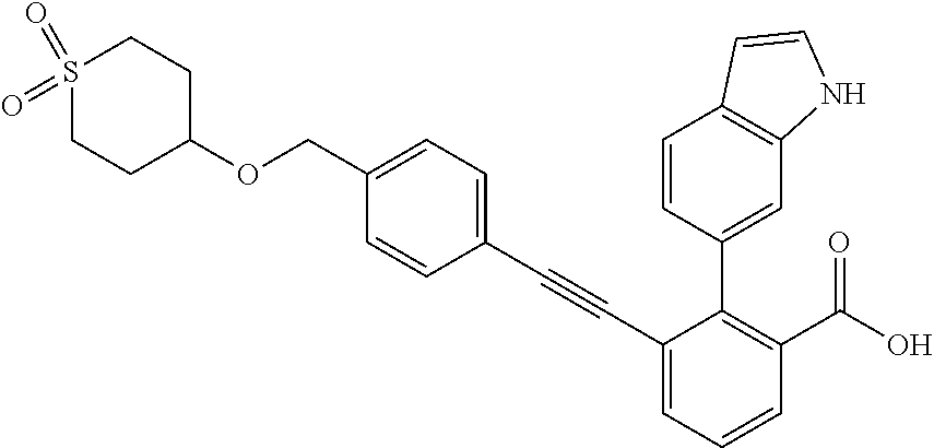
C1(C#CC2=CC=C(COC3CCS(=O)(=O)CC3)C=C2)=CC=CC(C(O)=O)=C1C1=CC2=C(C=C1)C=CN2
